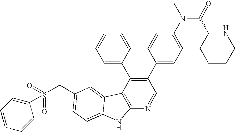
C(C1=CC=C2C(=C1)C1=C(N=CC(C3=CC=C(N(C)C(=O)C4CCCCN4)C=C3)=C1C1=CC=CC=C1)N2)S(C1=CC=CC=C1)(=O)=O
